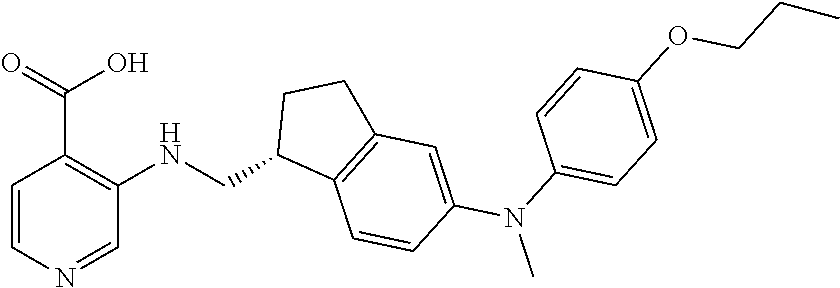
C1=CN=CC(NCC2C3=C(CC2)C=C(N(C)C2=CC=C(OCCC)C=C2)C=C3)=C1C(=O)O
